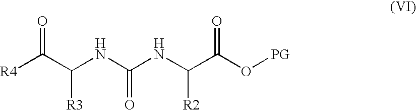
O=C(C(NC(NC(C(O[PG])=O)[R2])=O)[R3])[R4]
